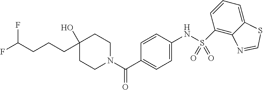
C1(O)(CCCC(F)F)CCN(C(=O)C2=CC=C(NS(C3=C4C(=CC=C3)SC=N4)(=O)=O)C=C2)CC1
